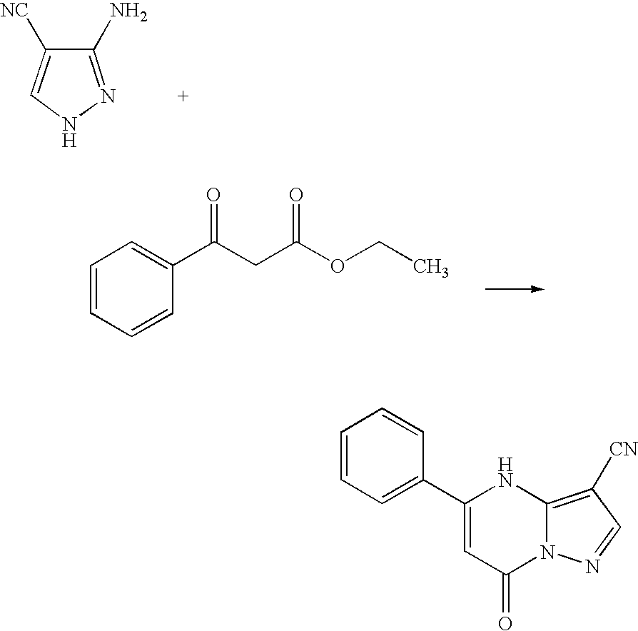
C1=CC=CC(C(CC(OCC)=O)=O)=C1.C1(N)=NNC=C1[NC].C1=CC=C(C2=CC(=O)N3C(=C([CN])C=N3)N2)C=C1
